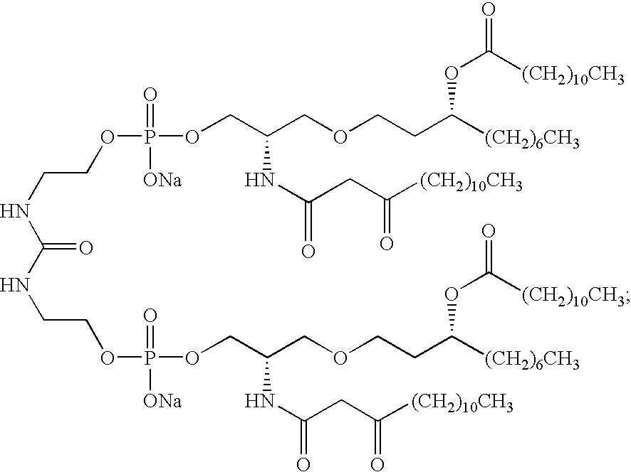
C(CNC(=O)NCCOP(=O)([ONa])OCC(COCCC([(CH2)6CH3])OC([(CH2)10CH3])=O)NC(CC([(CH2)10CH3])=O)=O)OP(=O)([ONa])OCC(COCCC([(CH2)6CH3])OC([(CH2)10CH3])=O)NC(CC([(CH2)10CH3])=O)=O
